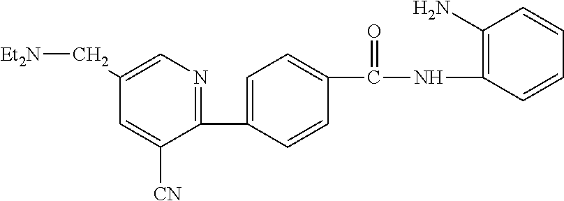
C1(C2=CC=C(C(NC3=C(N)C=CC=C3)=O)C=C2)=NC=C(C[Et2N])C=C1[CN]
